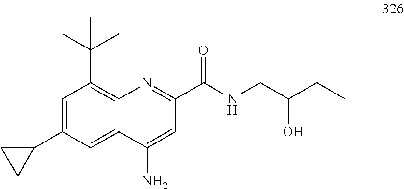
C1=C(C2CC2)C=C2C(=C1C(C)(C)C)N=C(C(=O)NCC(CC)O)C=C2N
